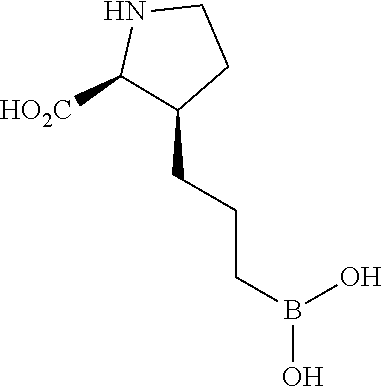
C1NC([HO2C])C(CCCB(O)O)C1
